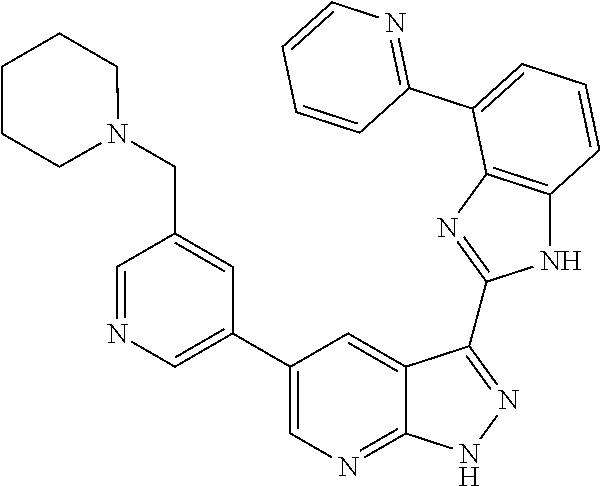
N1=C(C2=CC=CC3=C2N=C(C2=NNC4=NC=C(C5=CN=CC(CN6CCCCC6)=C5)C=C42)N3)C=CC=C1
